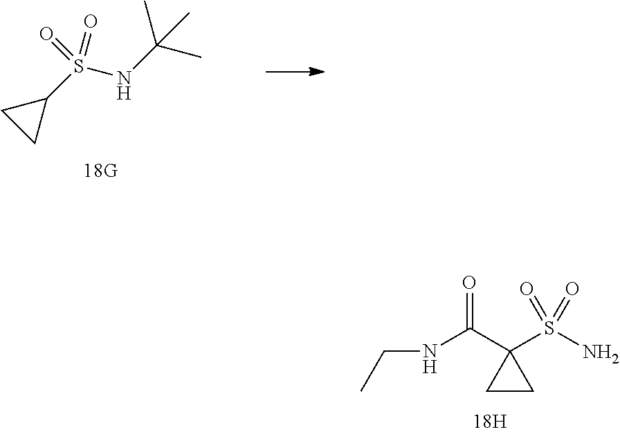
C1(S(NC(C)(C)C)(=O)=O)CC1.C1CC1(S(=O)(N)=O)C(=O)NCC
